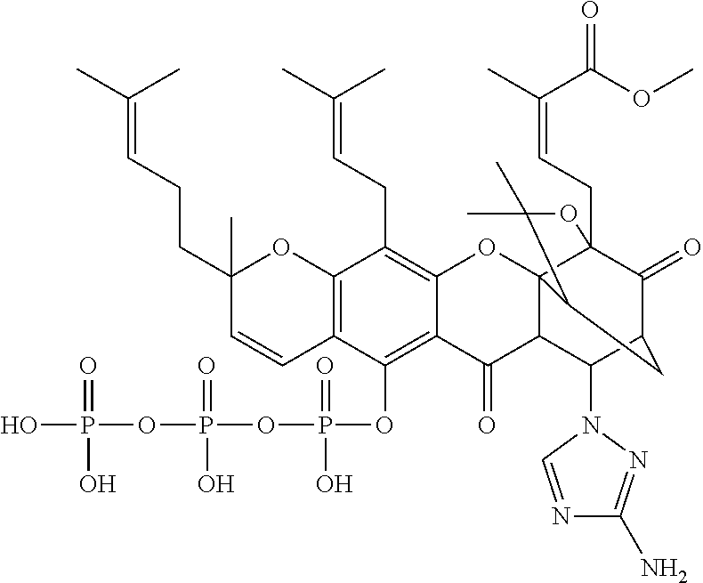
C12=C(C=CC(CCC=C(C)C)(C)O1)C(OP(OP(OP(O)(=O)O)(=O)O)(=O)O)=C1C(=C2CC=C(C)C)OC23C4(CC=C(C)C(OC)=O)C(=O)C(CC2C(C)(C)O4)C(N2C=NC(N)=N2)C3C1=O
